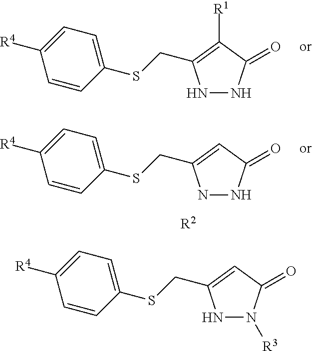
N1NC(=O)C([R1])=C1CSC1=CC=C([R4])C=C1.N1NC(=O)C=C1CSC1=CC=C([R4])C=C1.[R2].N1N([R3])C(=O)C=C1CSC1=CC=C([R4])C=C1
